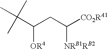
C(C(CC([CO2RA1])[NRB1RB2])[OR4])(C)(C)C
